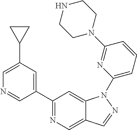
C1(C2=CC(C3CC3)=CN=C2)=NC=C2C(=C1)N(C1=CC=CC(N3CCNCC3)=N1)N=C2
